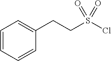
C(CS(Cl)(=O)=O)C1=CC=CC=C1
